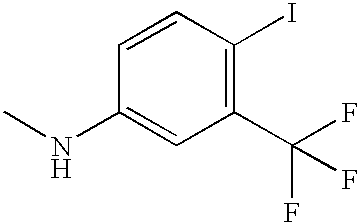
C1=CC(NC)=CC(C(F)(F)F)=C1I
